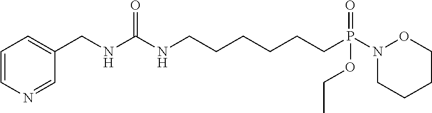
C(NC(NCCCCCCP(N1OCCCC1)(=O)OCC)=O)C1=CC=CN=C1
